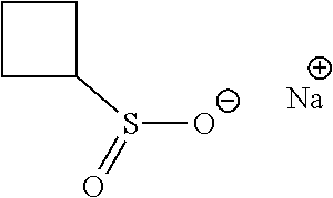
[O-]S(=O)C1CCC1.[Na]
